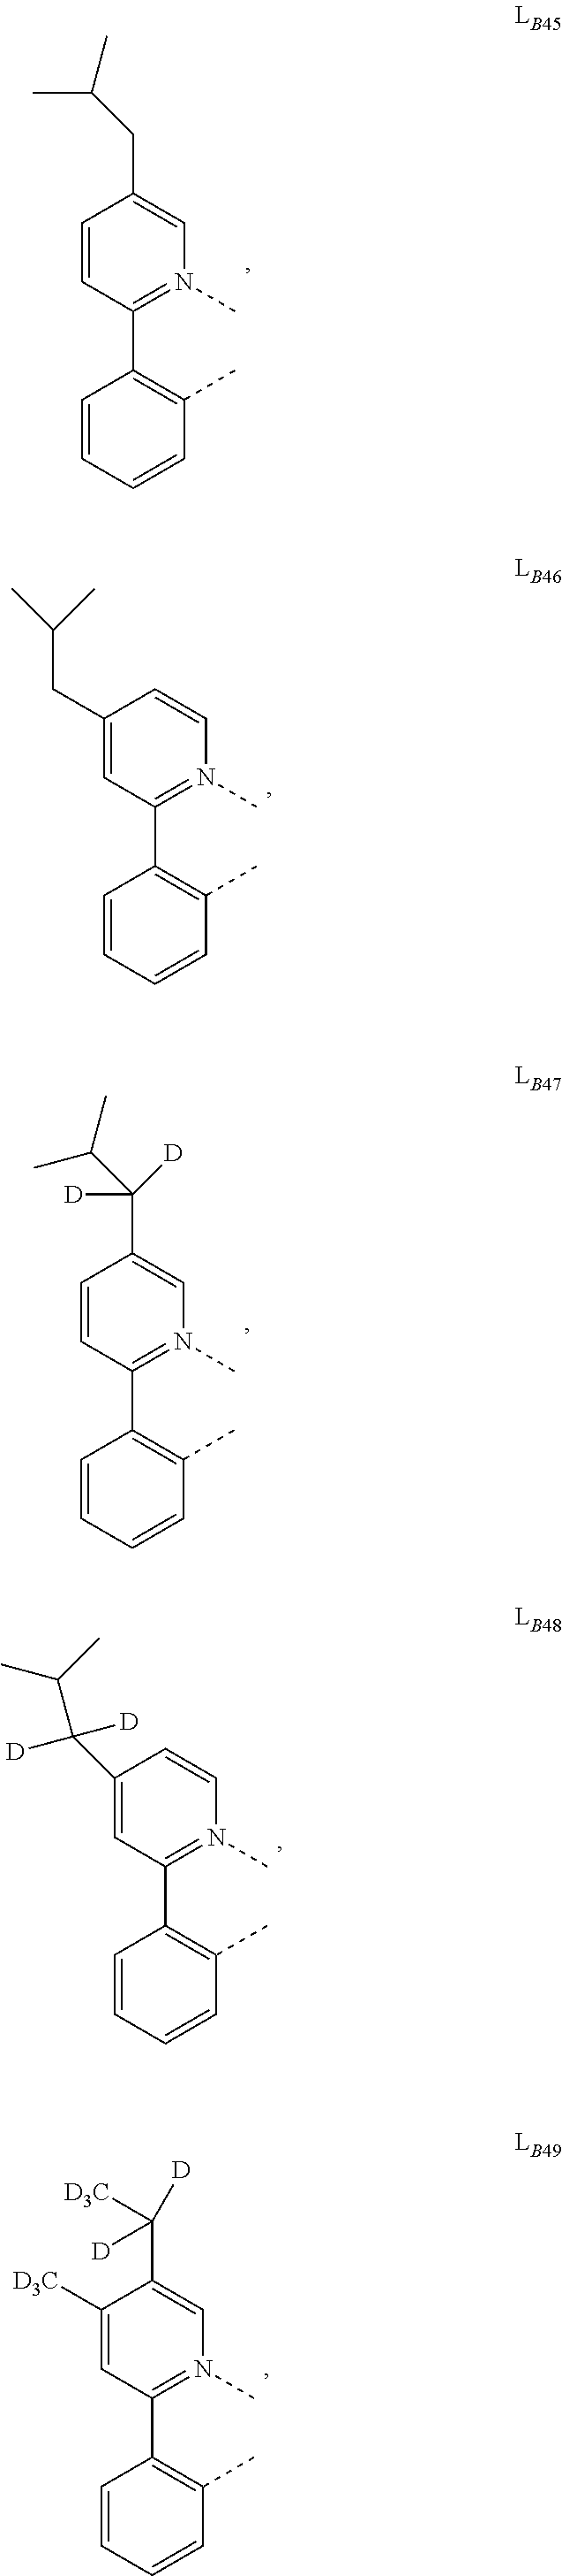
C1=CC=CC(C)=C1C1=N(C)C=C(CC(C)C)C=C1.C1=CC=CC(C)=C1C1=N(C)C=CC(CC(C)C)=C1.C1=CC=CC(C)=C1C1=N(C)C=C(C(C(C)C)([D])[D])C=C1.C1=CC=CC(C)=C1C1=N(C)C=CC(C([D])([D])C(C)C)=C1.C1=CC=CC(C)=C1C1=N(C)C=C(C([D3C])([D])[D])C([D3C])=C1
